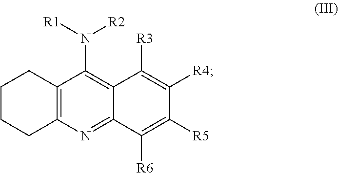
C1CCC2=C(C1)C(N([R1])[R2])=C1C(=N2)C([R6])=C([R5])C([R4])=C1[R3]
